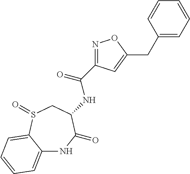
C12=CC=CC=C1S(=O)CC(NC(=O)C1=NOC(CC3=CC=CC=C3)=C1)C(=O)N2
